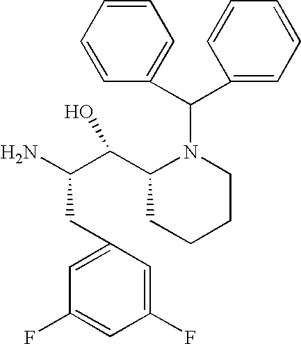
C1=C(C(N2C(C(O)C(N)CC3=CC(F)=CC(F)=C3)CCCC2)C2=CC=CC=C2)C=CC=C1
